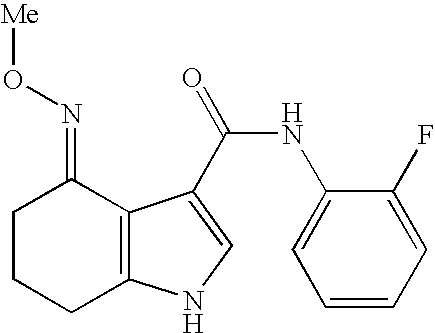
C1CCC2=C(C1=NO[Me])C(C(NC1=CC=CC=C1F)=O)=CN2
